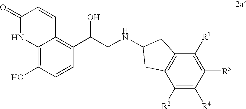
C1=CC(C(CNC2CC3=C(C([R2])=C([R4])C([R3])=C3[R1])C2)O)=C2C(=C1O)NC(=O)C=C2
